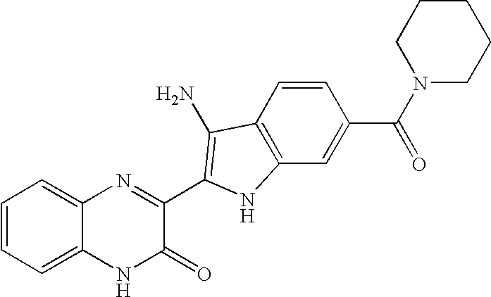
C1=C2C(=CC=C1)N=C(C1=C(N)C3=C(C=C(C(N4CCCCC4)=O)C=C3)N1)C(=O)N2
